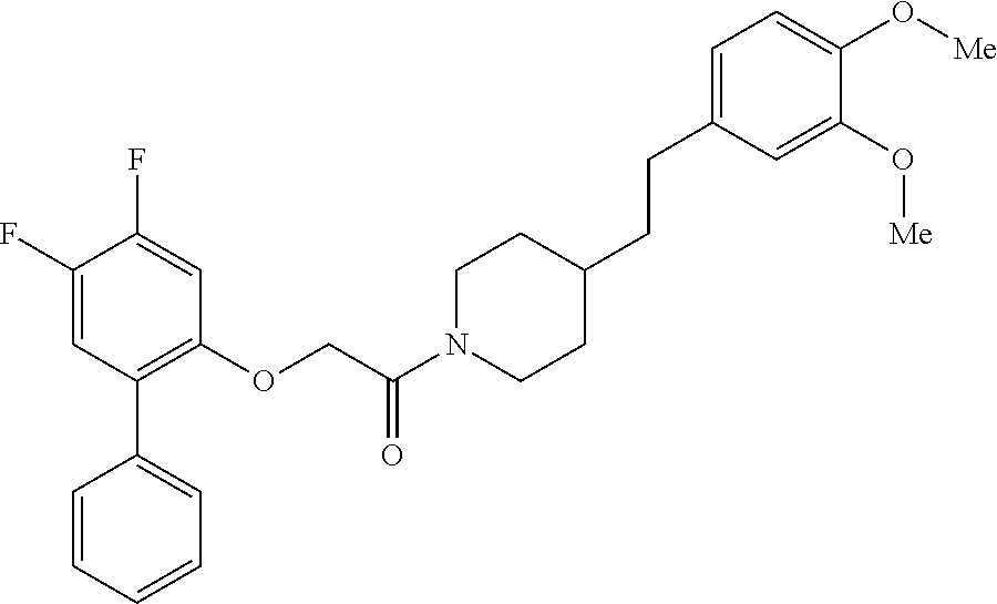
C1=CC=CC=C1C1=C(OCC(N2CCC(CCC3=CC=C(O[Me])C(O[Me])=C3)CC2)=O)C=C(F)C(F)=C1
